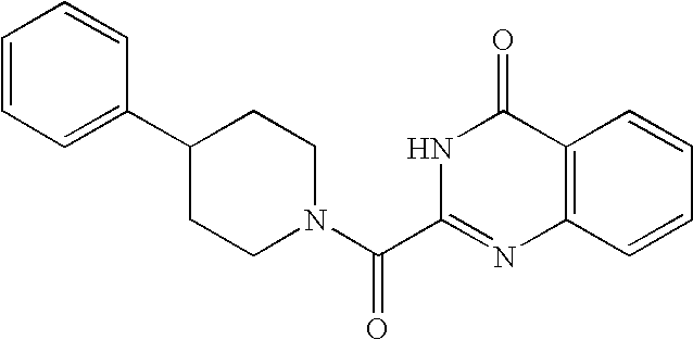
C1C(C2=CC=CC=C2)CCN(C(C2=NC3=C(C(=O)N2)C=CC=C3)=O)C1
